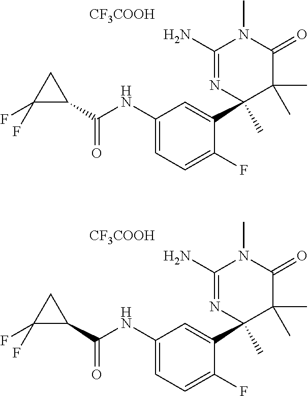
C1(C(NC2=CC=C(F)C(C3(C)C(C)(C)C(=O)N(C)C(N)=N3)=C2)=O)CC1(F)F.[CF3COOH].C1(C(NC2=CC=C(F)C(C3(C)C(C)(C)C(=O)N(C)C(N)=N3)=C2)=O)CC1(F)F.[CF3COOH]
